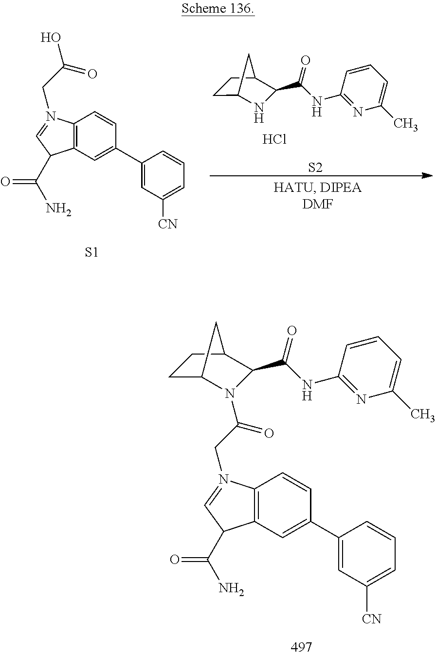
C1=CC2=C(C=C1C1=CC([CN])=CC=C1)C(C(=O)N)C=N2CC(N1C2CCC(C1C(NC1=NC(C)=CC=C1)=O)C2)=O.C1C2NC(C(NC3=NC(C)=CC=C3)=O)C(C1)C2.Cl.[S2].[S1].C1=CC2=C(C=C1C1=CC([CN])=CC=C1)C(C(N)=O)C=N2CC(O)=O
